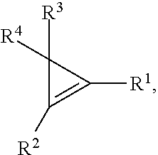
C1([R3])([R4])C([R2])=C1[R1]
